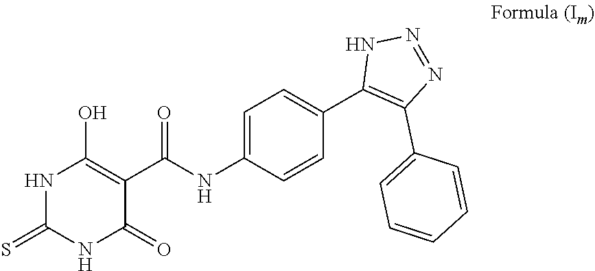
N1C(=S)NC(=O)C(C(NC2=CC=C(C3=C(C4=CC=CC=C4)N=NN3)C=C2)=O)=C1O
